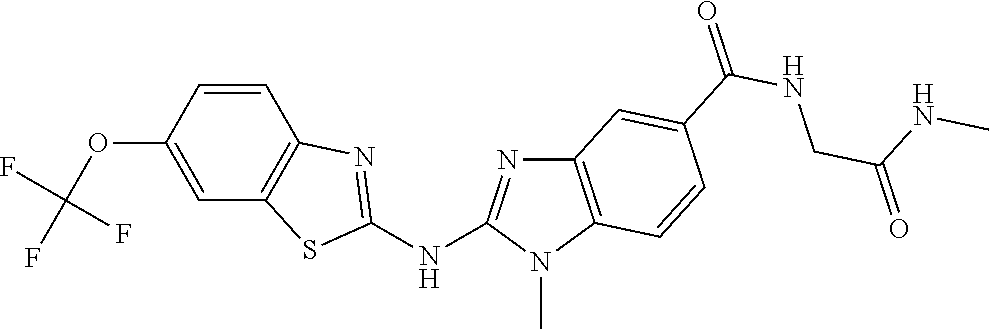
O(C1=CC2=C(C=C1)N=C(NC1=NC3=C(N1C)C=CC(C(NCC(=O)NC)=O)=C3)S2)C(F)(F)F
